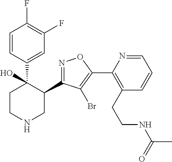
C1=CC(C2(O)CCNCC2C2=NOC(C3=C(CCNC(C)=O)C=CC=N3)=C2Br)=CC(F)=C1F
